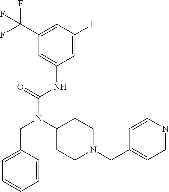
C1(C(F)(F)F)=CC(F)=CC(NC(N(C2CCN(CC3=CC=NC=C3)CC2)CC2=CC=CC=C2)=O)=C1
